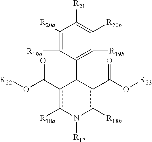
c1(C(=O)O[R22])c([R18a])N([R17])c([R18b])c(C(=O)O[R23])C1C1=C([R19b])C([R20b])=C([R21])C([R20a])=C1[R19a]
